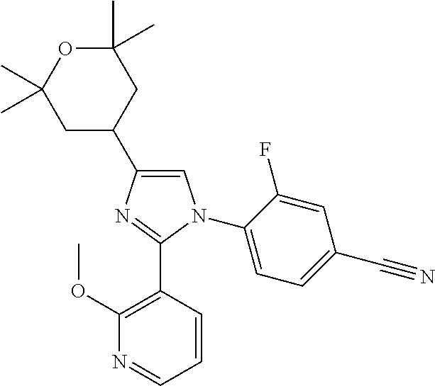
C1(C)(C)OC(C)(C)CC(C2=CN(C3=CC=C(C#N)C=C3F)C(C3=C(OC)N=CC=C3)=N2)C1
